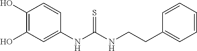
C(CNC(NC1=CC(O)=C(O)C=C1)=S)C1=CC=CC=C1
